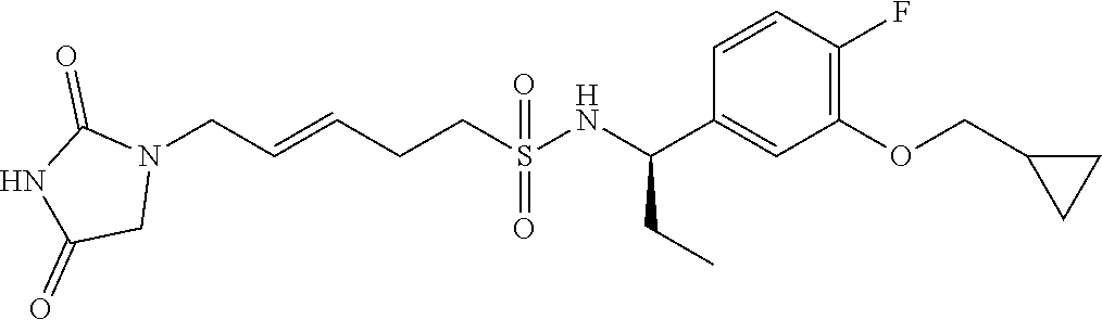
N1(CC=CCCS(=O)(=O)NC(C2=CC(OCC3CC3)=C(F)C=C2)CC)C(=O)NC(=O)C1
